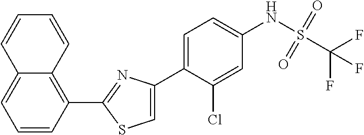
C1(C2=NC(C3=CC=C(NS(C(F)(F)F)(=O)=O)C=C3Cl)=CS2)=C2C(=CC=C1)C=CC=C2
